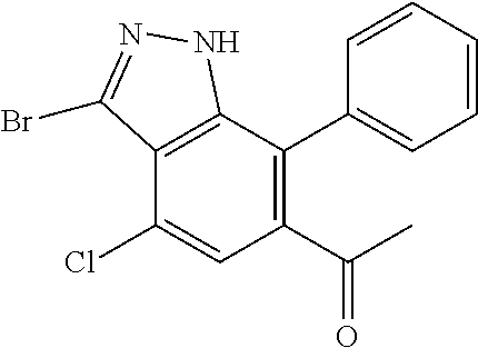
C12=C(C(C3=CC=CC=C3)=C(C(C)=O)C=C1Cl)NN=C2Br
